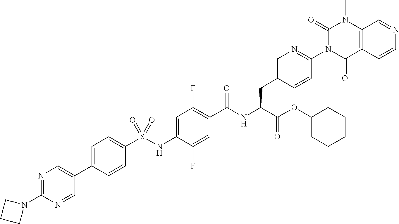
C1=C(C2=CN=C(N3CCC3)N=C2)C=CC(S(=O)(=O)NC2=CC(F)=C(C(=O)NC(C(OC3CCCCC3)=O)CC3=CN=C(N4C(=O)C5=C(N(C)C4=O)C=NC=C5)C=C3)C=C2F)=C1
